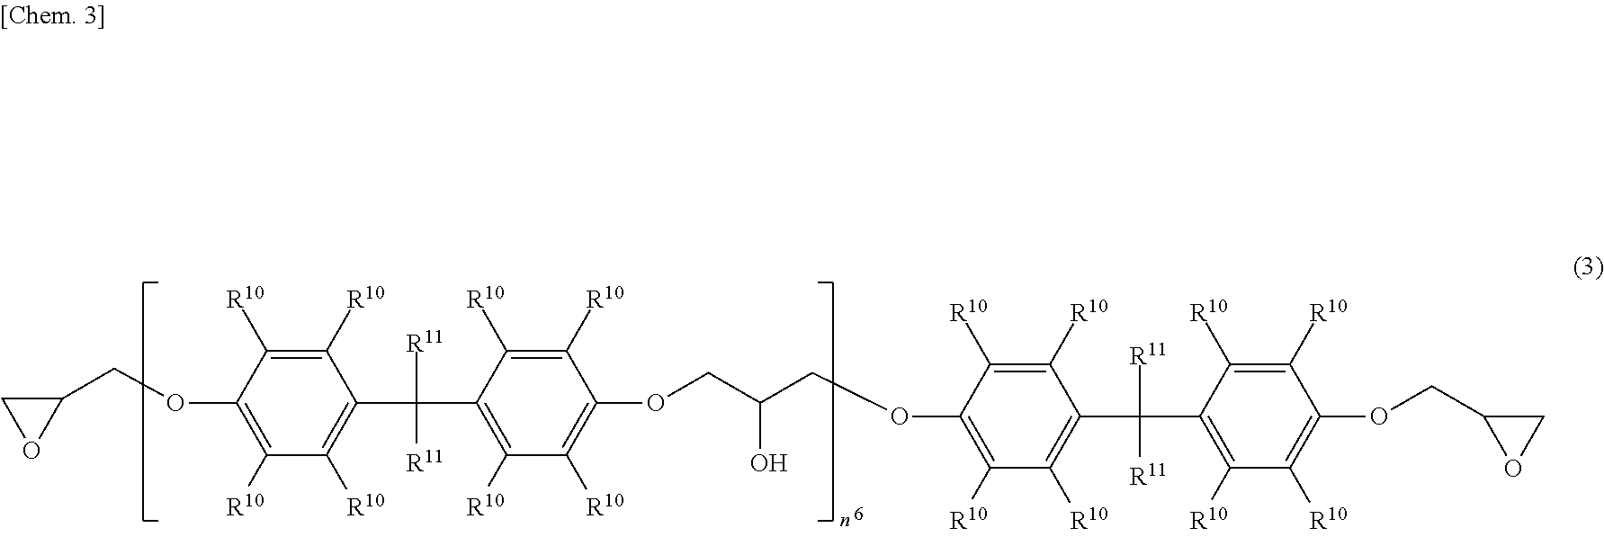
C1(COC2=C([R10])C([R10])=C(C([R11])(C3=C([R10])C([R10])=C(OCC(COC4=C([R10])C([R10])=C(C([R11])([R11])C5=C([R10])C([R10])=C(OCC6OC6)C([R10])=C5[R10])C([R10])=C4[R10])O)C([R10])=C3[R10])[R11])C([R10])=C2[R10])CO1
